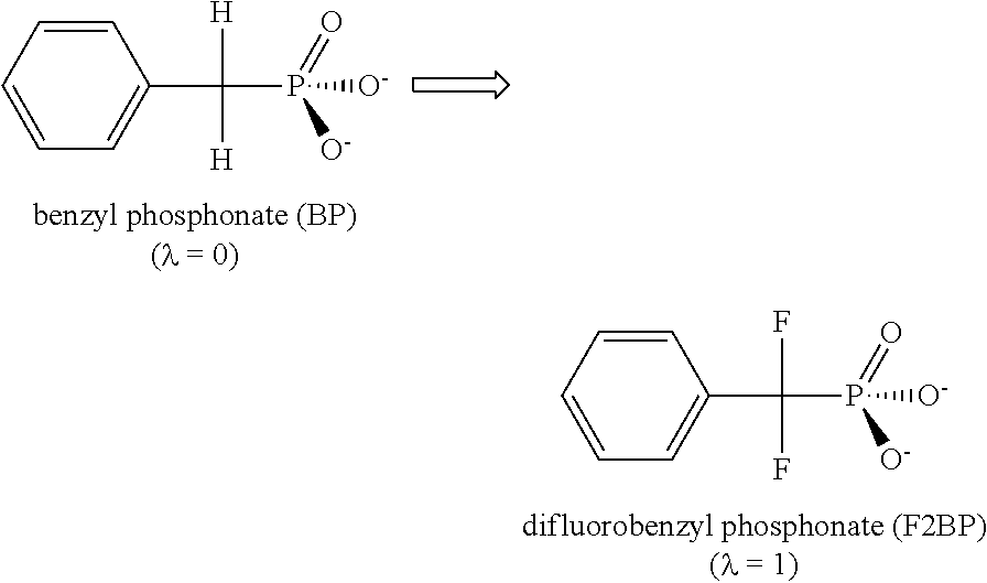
C1=CC=CC=C1C(P(=O)([O-])[O-])([H])[H].C1=CC=CC=C1C(P(=O)([O-])[O-])(F)F
